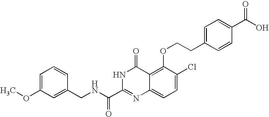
C1(CNC(C2=NC3=CC=C(Cl)C(OCCC4=CC=C(C(O)=O)C=C4)=C3C(=O)N2)=O)=CC(OC)=CC=C1
